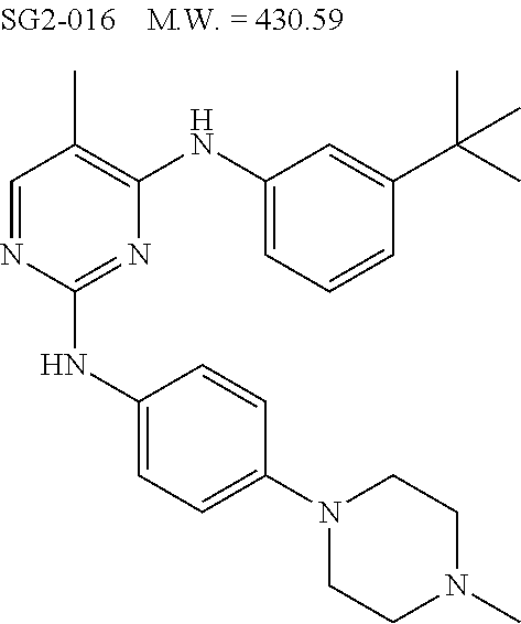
C1=NC(NC2=CC=C(N3CCN(C)CC3)C=C2)=NC(NC2=CC=CC(C(C)(C)C)=C2)=C1C
